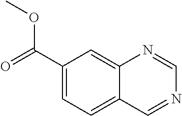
C1(C(=O)OC)=CC=C2C(=C1)N=CN=C2
